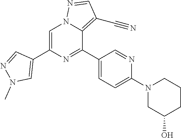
C1=C(C2=CN(C)N=C2)N=C(C2=CC=C(N3CC(O)CCC3)N=C2)C2=C(C#N)C=NN12
